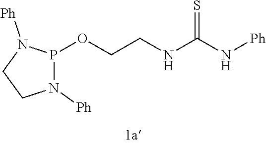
O(CCNC(N[Ph])=S)P1N([Ph])CCN1[Ph]
